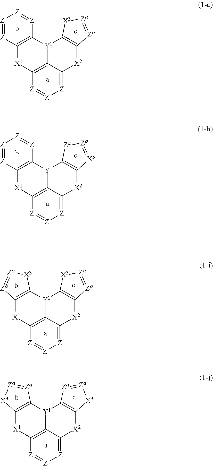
[Z]1=[Z]C2=C([Z]=[Z]1)[Y1]1C3=C([X1]2)[Z]=[Z][Z]=C3[X2]C2=C1[X3][Za]=[Za]2.[Z]1=[Z]C2=C([Z]=[Z]1)[Y1]1C3=C([X1]2)[Z]=[Z][Z]=C3[X2]C2=C1[Za][Za]=[X3]2.C12=C([Y1]3C4=C([X1]1)[Z]=[Z][Z]=C4[X2]C1=C3[X3][Za]=[Za]1)[X3][Za]=[Za]2.C12=C([Y1]3C4=C([X1]1)[Z]=[Z][Z]=C4[X2]C1=C3[Za]=[Za][X3]1)[Za]=[Za][X3]2
